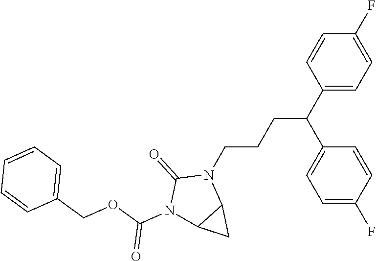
C1(C(C2=CC=C(F)C=C2)CCCN2C(=O)N(C(OCC3=CC=CC=C3)=O)C3C2C3)=CC=C(F)C=C1
